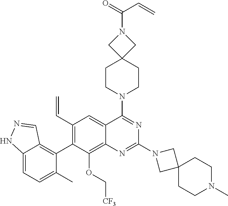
C12=CC=C(C)C(C3=C(C=C)C=C4C(=C3OC[CF3])N=C(N3CC5(C3)CCN(C)CC5)N=C4N3CCC4(CC3)CN(C(C=C)=O)C4)=C1C=NN2
